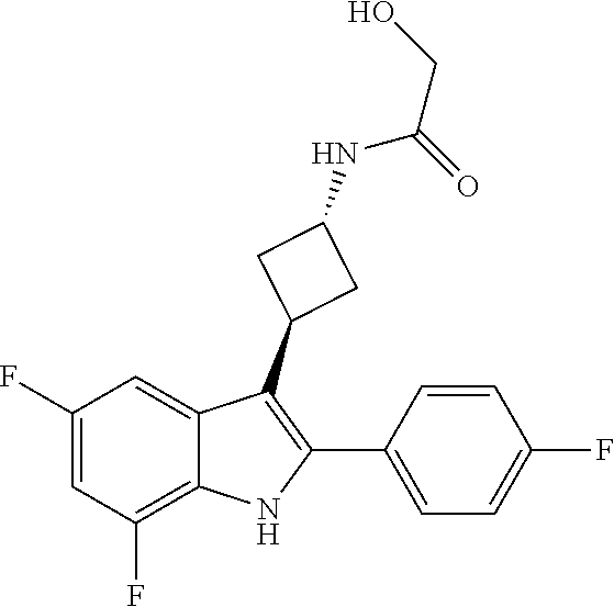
C1(F)=CC(F)=C2C(=C1)C(C1CC(NC(=O)CO)C1)=C(C1=CC=C(F)C=C1)N2
